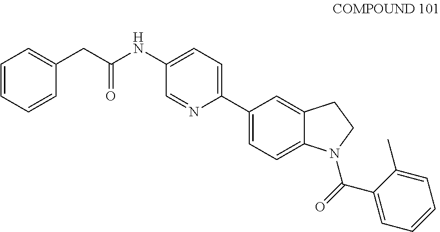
C1=NC(C2=CC=C3C(=C2)CCN3C(C2=CC=CC=C2C)=O)=CC=C1NC(=O)CC1=CC=CC=C1
